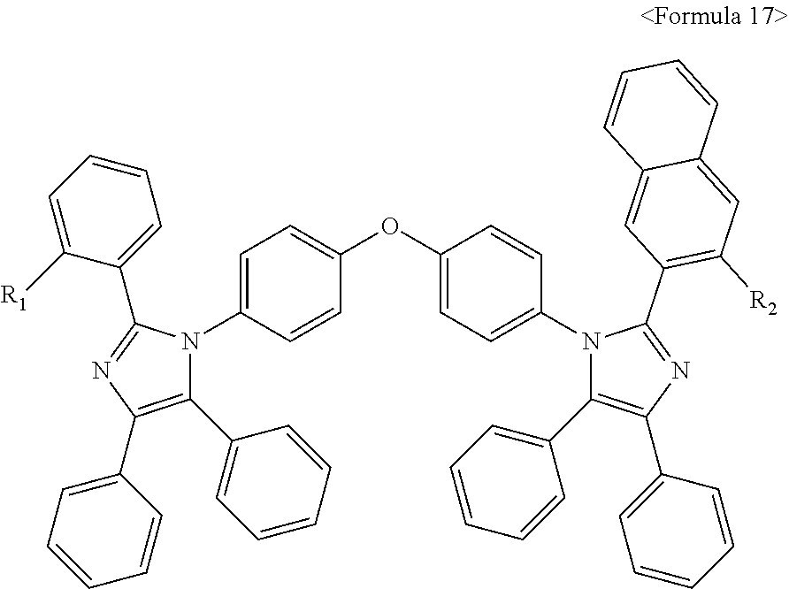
C1=C(OC2=CC=C(N3C(C4=CC=CC=C4)=C(C4=CC=CC=C4)N=C3C3=C([R2])C=C4C(=C3)C=CC=C4)C=C2)C=CC(N2C(C3=CC=CC=C3)=C(C3=CC=CC=C3)N=C2C2=CC=CC=C2[R1])=C1
